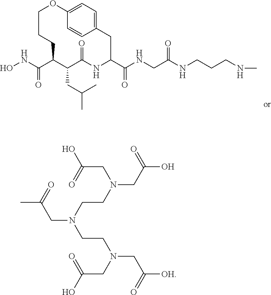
ONC(C1C(CC(C)C)C(=O)NC(C(NCC(NCCCNC)=O)=O)CC2=CC=C(OCCC1)C=C2)=O.CC(CN(CCN(CC(O)=O)CC(=O)O)CCN(CC([OH])=O)CC(O)=O)=O
